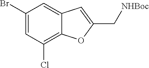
C1(Br)=CC(Cl)=C2C(=C1)C=C(C[NHBoc])O2
